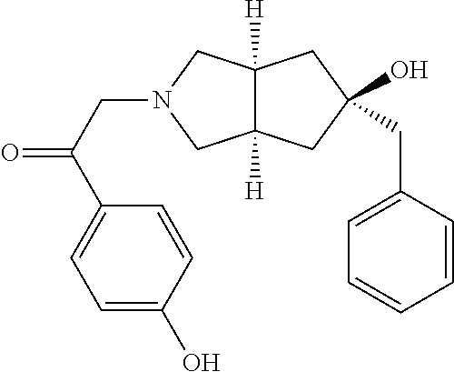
C(N1CC2([H])C([H])(C1)CC(O)(CC1=CC=CC=C1)C2)C(=O)C1=CC=C(O)C=C1
